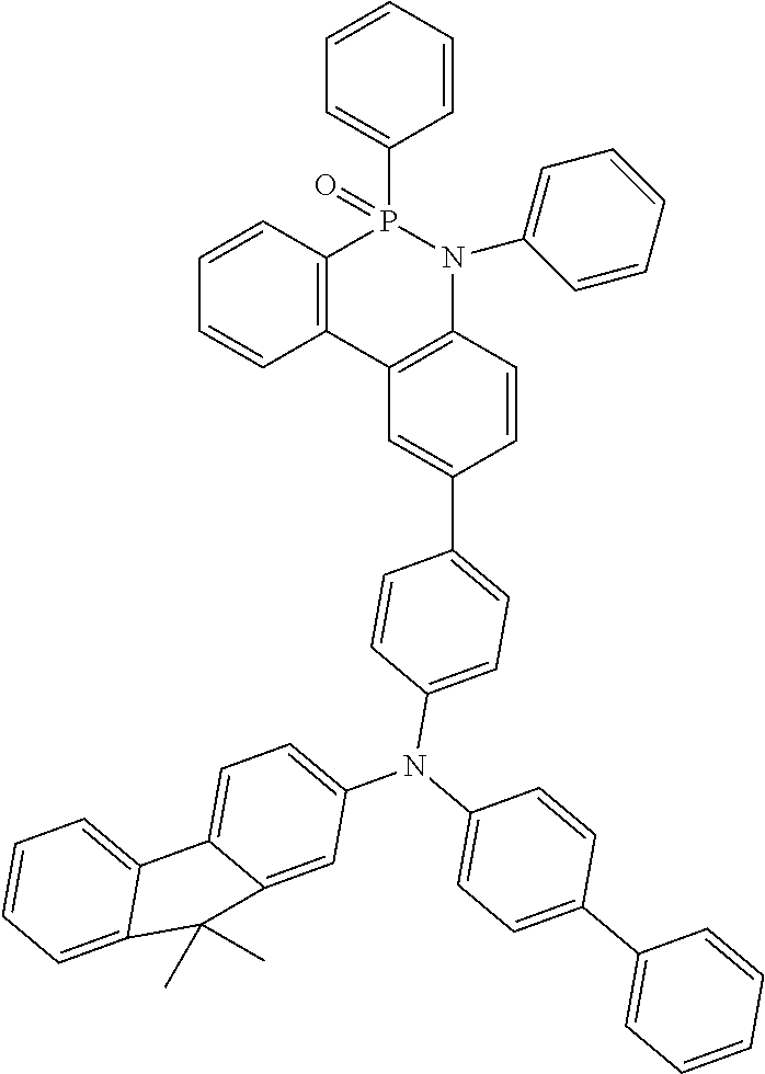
C12=C(C3=C(N(C4=CC=CC=C4)P1(=O)C1=CC=CC=C1)C=CC(C1=CC=C(N(C4=CC=C(C5=CC=CC=C5)C=C4)C4=CC=C5C(=C4)C(C)(C)C4=CC=CC=C54)C=C1)=C3)C=CC=C2
